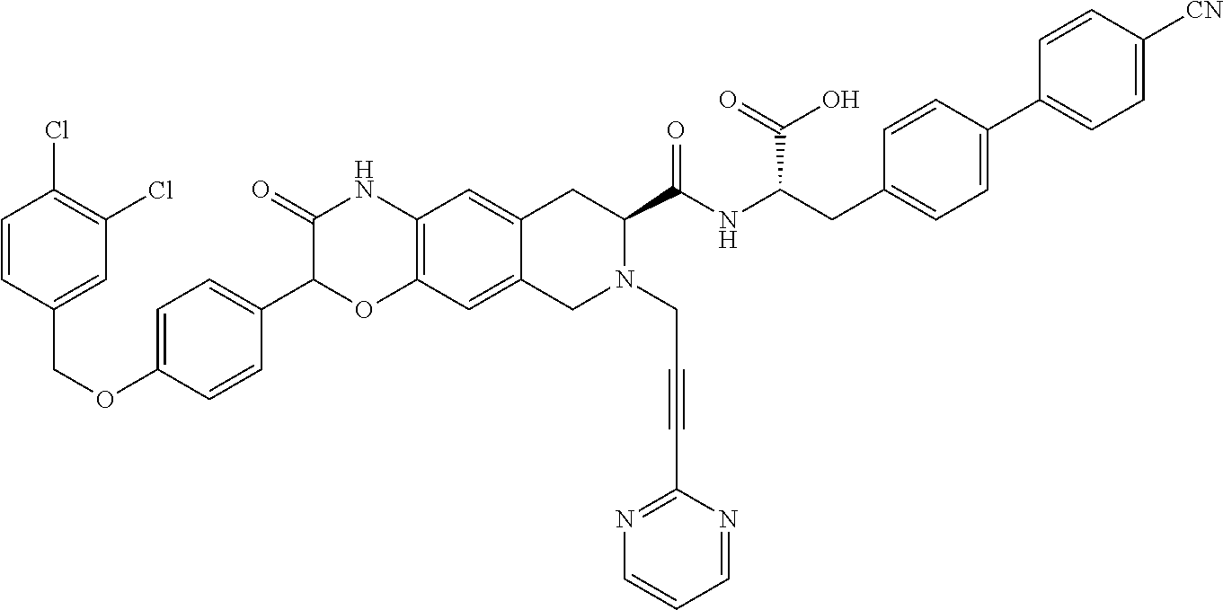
C1=CC(COC2=CC=C(C3OC4=C(NC3=O)C=C3C(=C4)CN(CC#CC4=NC=CC=N4)C(C(NC(CC4=CC=C(C5=CC=C([CN])C=C5)C=C4)C(=O)O)=O)C3)C=C2)=CC(Cl)=C1Cl
